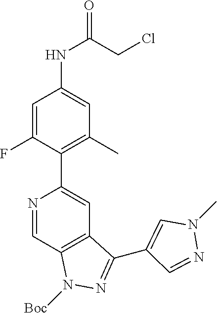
N1=CC2=C(C=C1C1=C(C)C=C(NC(=O)CCl)C=C1F)C(C1=CN(C)N=C1)=NN2[Boc]
